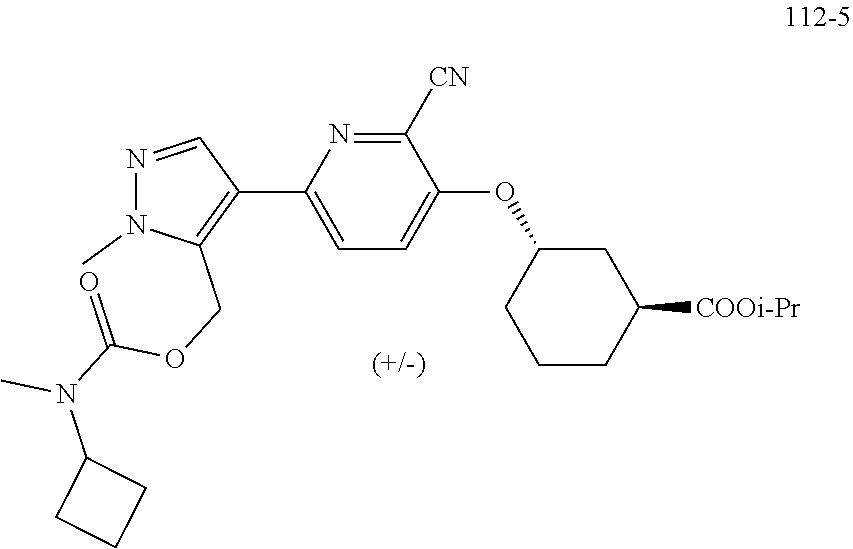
C1([CN])=NC(C2=C(COC(N(C3CCC3)C)=O)N(C)N=C2)=CC=C1OC1CCCC([COOi-Pr])C1
